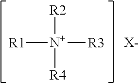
[R1][N+]([R2])([R4])[R3].[X-]
